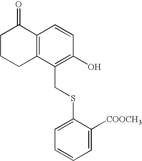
C1CCC2=C(C1=O)C=CC(O)=C2CSC1=CC=CC=C1[COOCH3]
